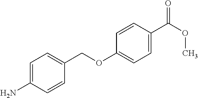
C1=C(N)C=CC(COC2=CC=C(C(OC)=O)C=C2)=C1
